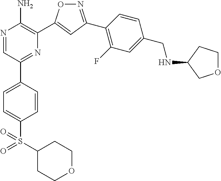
N1=C(C2=C(F)C=C(CNC3COCC3)C=C2)C=C(C2=C(N)N=CC(C3=CC=C(S(=O)(=O)C4CCOCC4)C=C3)=N2)O1
